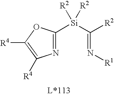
N(=C([Si]([R2])([R2])C1=NC([R4])=C([R4])O1)[R2])[R1]
